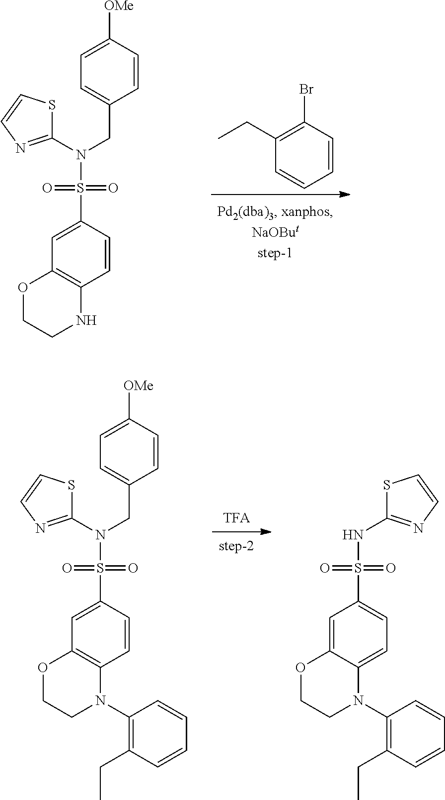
C1=CC([OMe])=CC=C1CN(S(=O)(=O)C1=CC2=C(C=C1)NCCO2)C1=NC=CS1.CCC1=C(Br)C=CC=C1.C1=CC([OMe])=CC=C1CN(S(=O)(=O)C1=CC2=C(C=C1)N(C1=C(CC)C=CC=C1)CCO2)C1=NC=CS1.N(S(=O)(=O)C1=CC=C2C(=C1)OCCN2C1=C(CC)C=CC=C1)C1=NC=CS1
